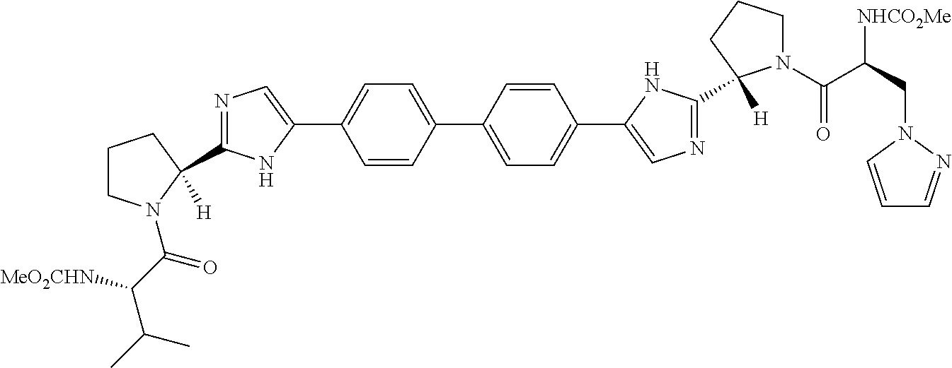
N1=C(C2([H])N(C(C(C(C)C)[MeO2CHN])=O)CCC2)NC(C2=CC=C(C3=CC=C(C4=CN=C(C5([H])N(C(C([NHCO2Me])CN6C=CC=N6)=O)CCC5)N4)C=C3)C=C2)=C1
